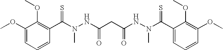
C1(OC)=CC=CC(C(=S)N(C)NC(CC(NN(C(C2=CC=CC(OC)=C2OC)=S)C)=O)=O)=C1OC
